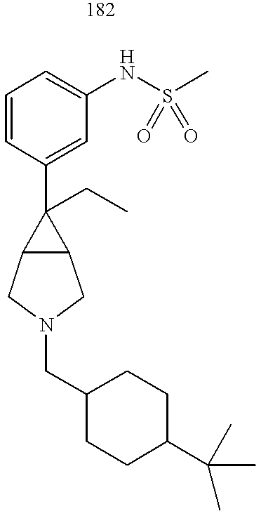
C1=CC(C2(CC)C3C2CN(CC2CCC(C(C)(C)C)CC2)C3)=CC(NS(C)(=O)=O)=C1
